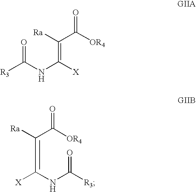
[Ra]C(C([OR4])=O)=C([X])NC([R3])=O.[Ra]C(C([OR4])=O)=C(NC([R3])=O)[X]
